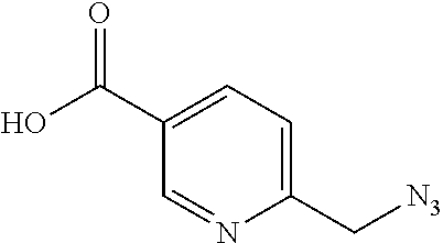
C1(C(O)=O)=CC=C(C[N3])N=C1
